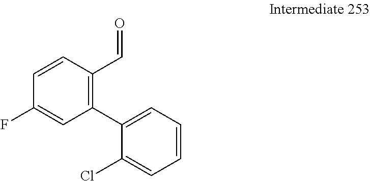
C1=CC(C=O)=C(C2=CC=CC=C2Cl)C=C1F
